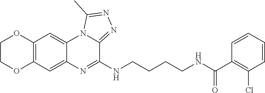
C12=C(C=C3C(=C1)N1C(=NN=C1C)C(NCCCCNC(C1=C(Cl)C=CC=C1)=O)=N3)OCCO2
